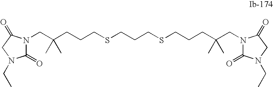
N1(CC(CCCSCCCSCCCC(CN2C(=O)N(CC)CC2=O)(C)C)(C)C)C(=O)N(CC)CC1=O
